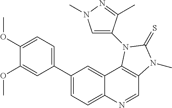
C1(OC)=CC=C(C2=CC=C3C(=C2)C2=C(C=N3)N(C)C(=S)N2C2=CN(C)N=C2C)C=C1OC
